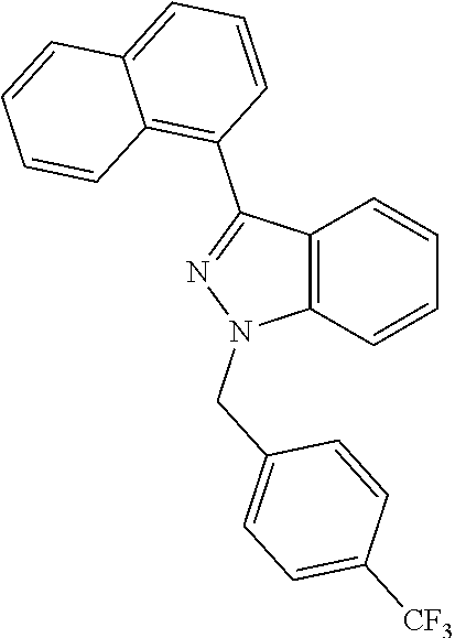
C12=C(C=CC=C1)N(CC1=CC=C([CF3])C=C1)N=C2C1=C2C(=CC=C1)C=CC=C2
